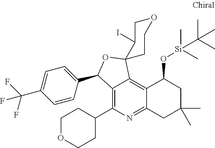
C12=C(C3CCOCC3)N=C3C(=C1C1(OC2C2=CC=C(C(F)(F)F)C=C2)C(I)COCC1)C(O[Si](C)(C)C(C)(C)C)CC(C)(C)C3
